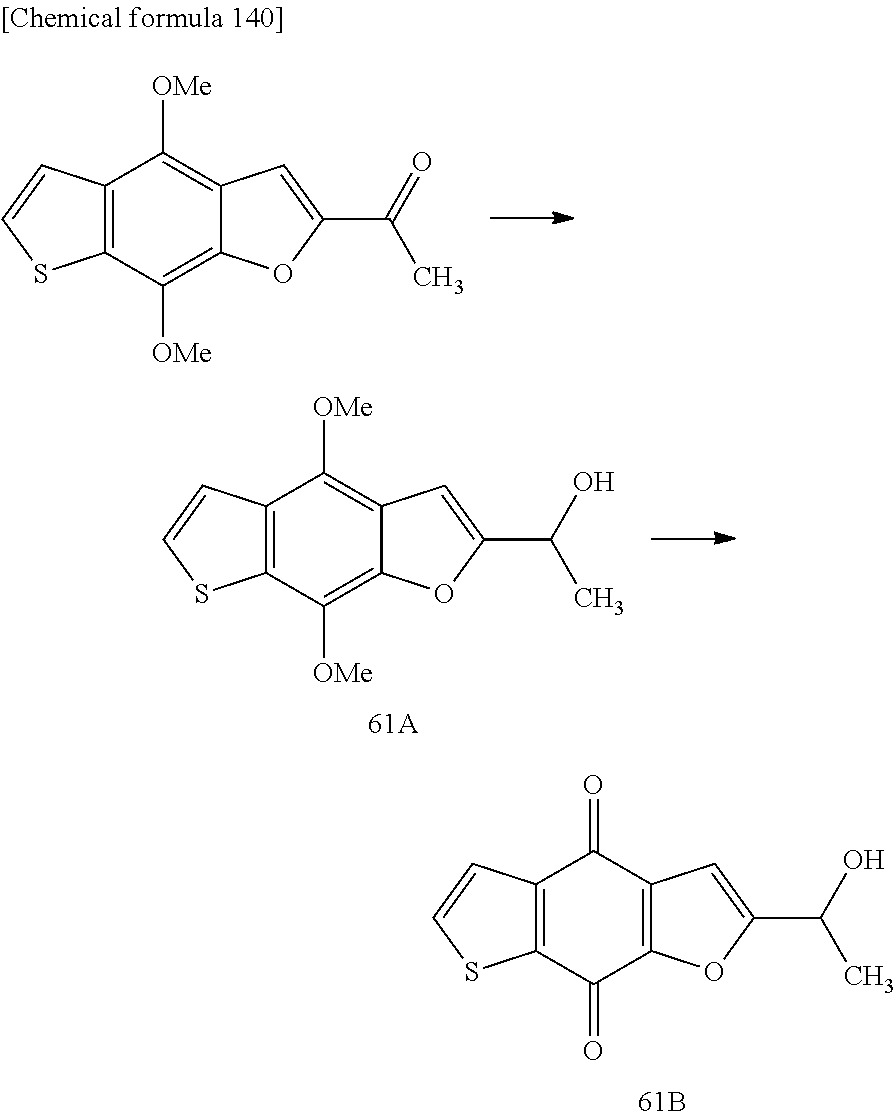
C12=C(C([OMe])=C3C(=C1[OMe])C=C(C(=O)C)O3)SC=C2.C12=C(C(=O)C3=C(C1=O)C=C(C(O)C)O3)SC=C2.C12=C(C([OMe])=C3C(=C1[OMe])C=C(C(O)C)O3)SC=C2
